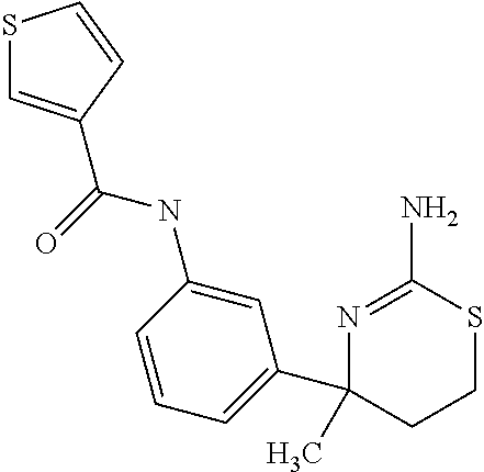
S1C=C(C(=O)NC2=CC(C3(C)CCSC(N)=N3)=CC=C2)C=C1
